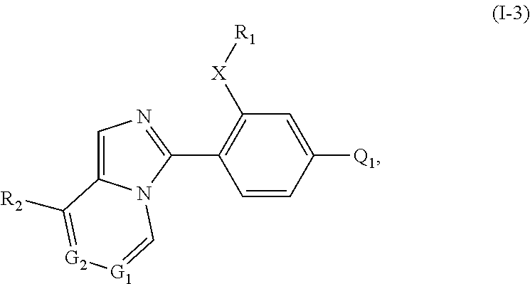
C1=C2N(C(C3=C([X][R1])C=C([Q1])C=C3)=N1)C=[G1][G2]=C2[R2]
